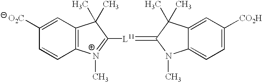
C12=C(C=C([O2C])C=C1)C(C)(C)C([L11]=C1N(C)C3=CC=C([CO2H])C=C3C1(C)C)=[N+]2C
